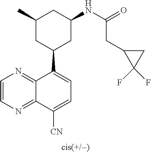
C1(C)CC(C2=CC=C([CN])C3=NC=CN=C23)CC(NC(CC2C(F)(F)C2)=O)C1
